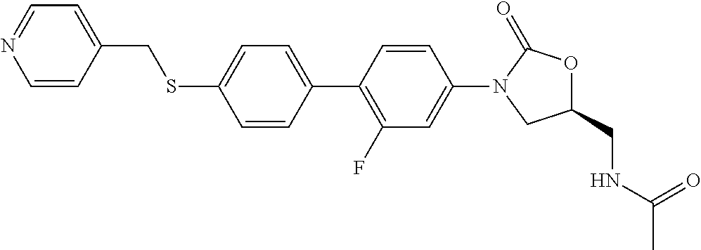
S(C1=CC=C(C2=C(F)C=C(N3CC(CNC(C)=O)OC3=O)C=C2)C=C1)CC1=CC=NC=C1
